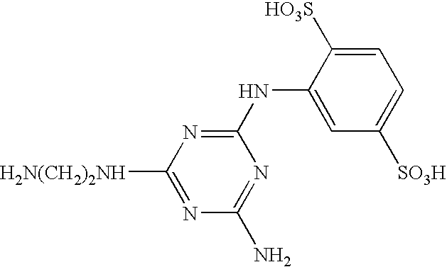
N(C1=NC([H2N(CH2)2NH])=NC(N)=N1)C1=CC([SO3H])=CC=C1[HO3S]
